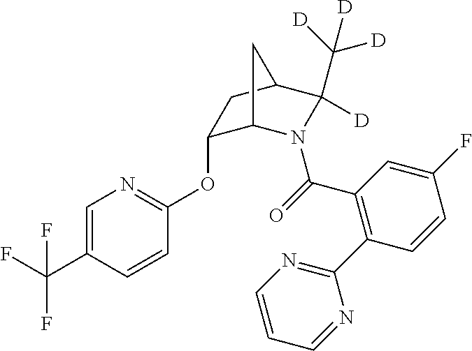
C1=C(C(F)(F)F)C=CC(OC2C3N(C(=O)C4=C(C5=NC=CC=N5)C=CC(F)=C4)C(C([D])([D])[D])([D])C(C2)C3)=N1
